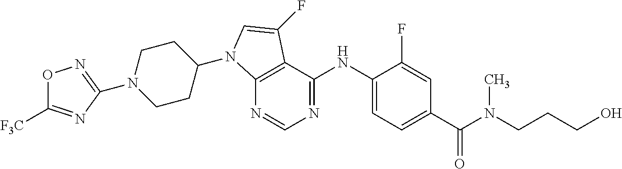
N1(C2=NOC([F3C])=N2)CCC(N2C3=C(C(NC4=CC=C(C(N(C)CCCO)=O)C=C4F)=NC=N3)C(F)=C2)CC1
